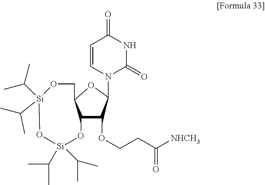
C1=CN(C2C(OCCC([NHCH3])=O)C3C(O2)CO[Si](C(C)C)(C(C)C)O[Si](C(C)C)(C(C)C)O3)C(=O)NC1=O
